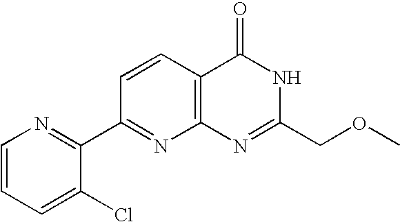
C1=CC=C(Cl)C(C2=NC3=C(C=C2)C(=O)NC(COC)=N3)=N1
